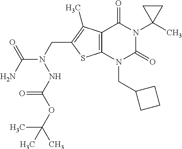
C12=C(N(CC3CCC3)C(=O)N(C3(C)CC3)C1=O)SC(CN(C(N)=O)NC(OC(C)(C)C)=O)=C2C
